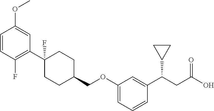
C1=CC(F)=C(C2(F)CCC(COC3=CC=CC(C(CC(O)=O)C4CC4)=C3)CC2)C=C1OC
